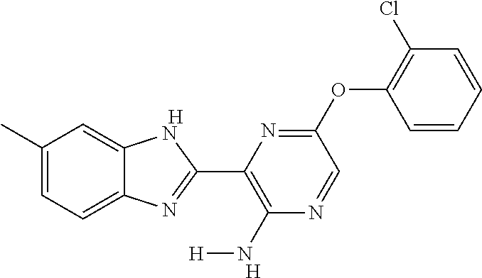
[H].C1(C)=CC=C2C(=C1)NC(C1=C(N[H])N=CC(OC3=C(Cl)C=CC=C3)=N1)=N2.[H]
